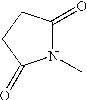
N1(C)C(=O)CCC1=O
